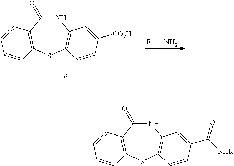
N1C(=O)C2=C(SC3=C1C=C(C([NHR])=O)C=C3)C=CC=C2.N1C(=O)C2=C(SC3=C1C=C([CO2H])C=C3)C=CC=C2.[R]N
